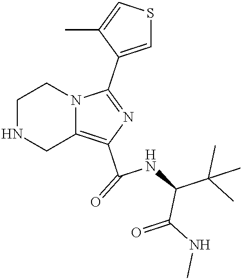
C1NCC2=C(C(=O)NC(C(C)(C)C)C(NC)=O)N=C(C3=CSC=C3C)N2C1
